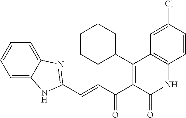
C1(C2=C(C(C=CC3=NC4=CC=CC=C4N3)=O)C(=O)NC3=C2C=C(Cl)C=C3)CCCCC1
